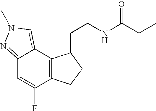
C12=NN(C)C=C1C1=C(C(F)=C2)CCC1CCNC(CC)=O
